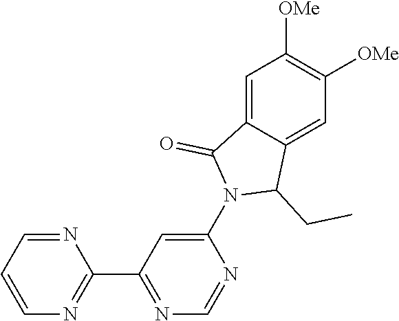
N1=CC=CN=C1C1=NC=NC(N2C(CC)C3=CC([OMe])=C([OMe])C=C3C2=O)=C1
